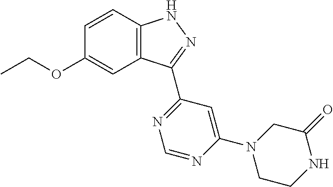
C12=C(C=CC(OCC)=C1)NN=C2C1=NC=NC(N2CCNC(=O)C2)=C1
